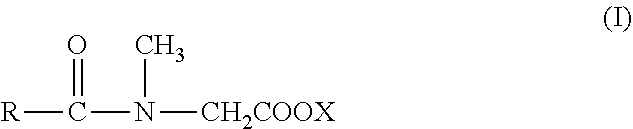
O=C(N(C)[CH2COOX])[R]
